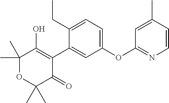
C1(C)(C)OC(C)(C)C(=O)C(C2=CC(OC3=NC=CC(C)=C3)=CC=C2CC)=C1O
